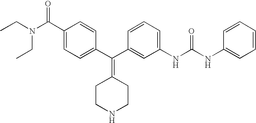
CCN(CC)C(C1=CC=C(C(C2=CC(NC(=O)NC3=CC=CC=C3)=CC=C2)=C2CCNCC2)C=C1)=O
